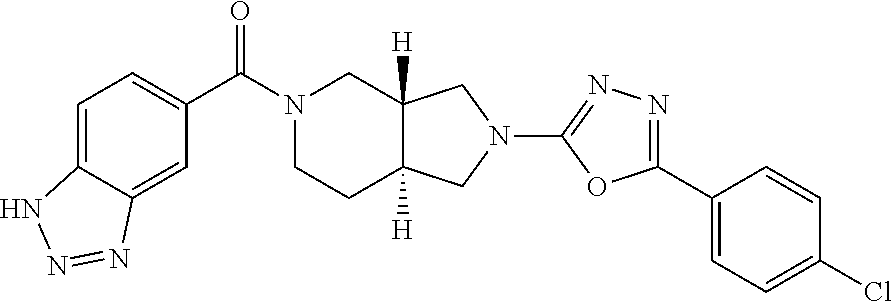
C1=C2C(=CC(C(N3CCC4([H])C([H])(C3)CN(C3=NN=C(C5=CC=C(Cl)C=C5)O3)C4)=O)=C1)N=NN2
